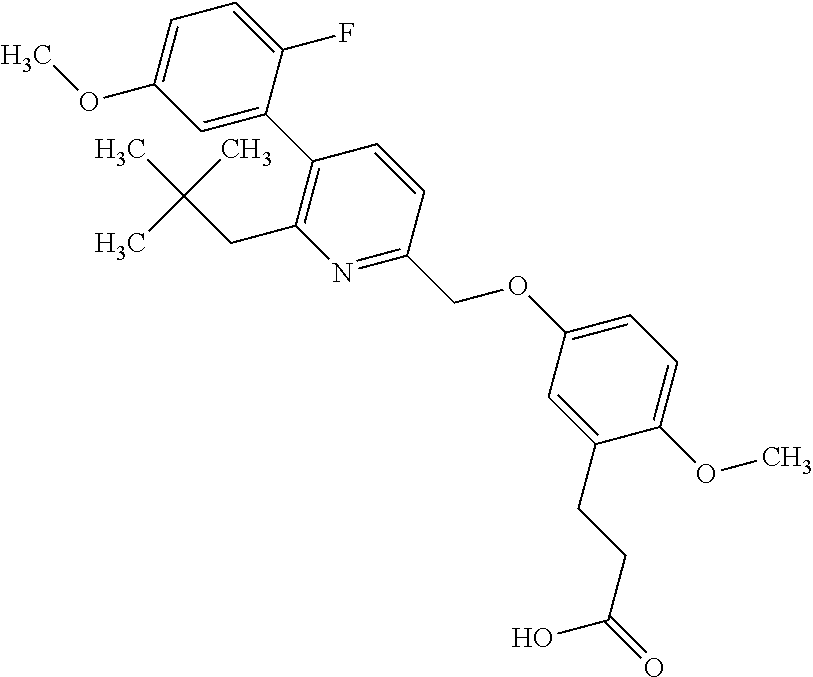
C1(OC)=CC=C(F)C(C2=C(CC(C)(C)C)N=C(COC3=CC=C(OC)C(CCC(O)=O)=C3)C=C2)=C1
